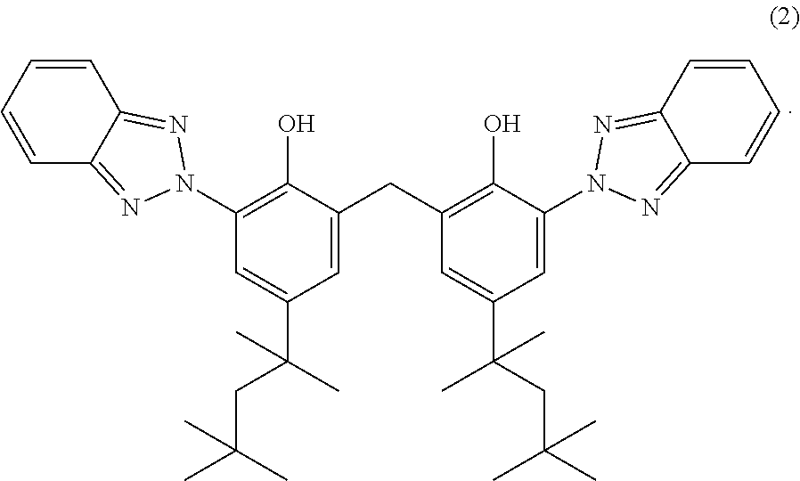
C1=C(CC2=C(O)C(N3N=C4C=CC=CC4=N3)=CC(C(CC(C)(C)C)(C)C)=C2)C(O)=C(N2N=C3C=CC=CC3=N2)C=C1C(C)(CC(C)(C)C)C
